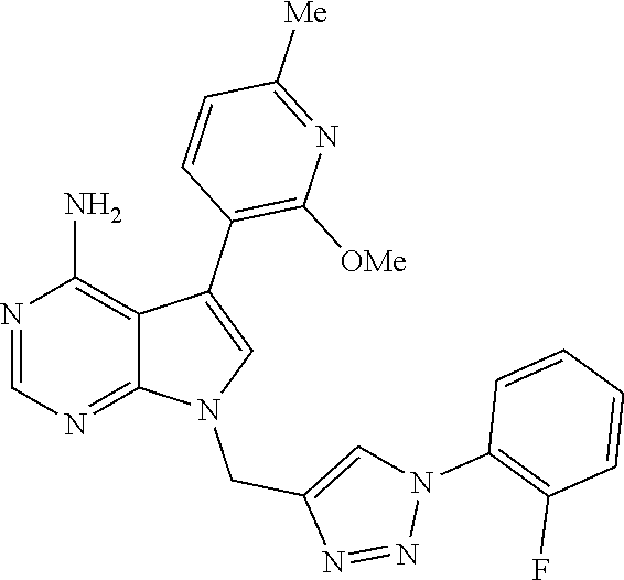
N1=CN=C2C(=C1N)C(C1=C([OMe])N=C([Me])C=C1)=CN2CC1=CN(C2=C(F)C=CC=C2)N=N1
